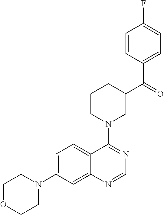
C1OCCN(C2=CC=C3C(=C2)N=CN=C3N2CC(C(=O)C3=CC=C(F)C=C3)CCC2)C1
